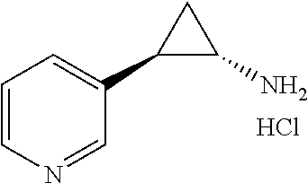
C1=CN=CC(C2C(N)C2)=C1.Cl
